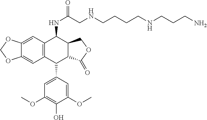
C(CCCNCC(NC1C2=C(C(C3=CC(OC)=C(O)C(OC)=C3)C3C1COC3=O)C=C1C(=C2)OCO1)=O)NCCCN
